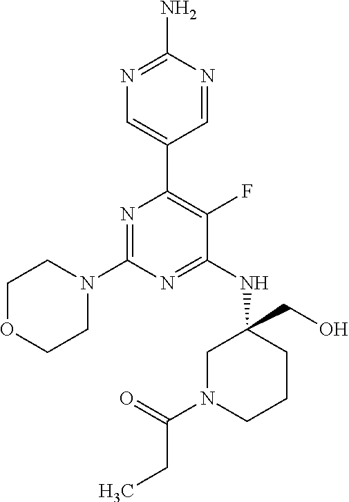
N1=C(N)N=CC(C2=C(F)C(NC3(CO)CN(C(CC)=O)CCC3)=NC(N3CCOCC3)=N2)=C1
